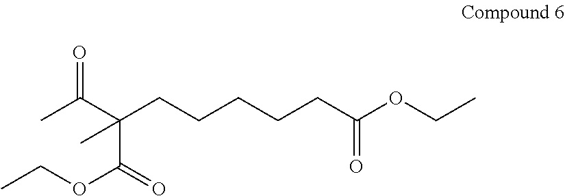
C(CCCCCC(OCC)=O)(C(C)=O)(C(OCC)=O)C
